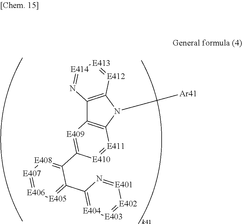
C12=C(N([Ar41])C3=C1[E409]=C(C1=[E408][E407]=[E406][E405]=C1C1=[E404][E403]=[E402][E401]=N1)[E410]=[E411]3)[E412]=[E413][E414]=N2
